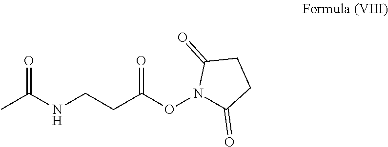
CC(NCCC(ON1C(=O)CCC1=O)=O)=O
